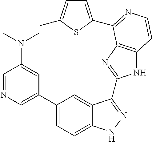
C1(C2=CN=CC(N(C)C)=C2)=CC=C2C(=C1)C(C1=NC3=C(N1)C=CN=C3C1=CC=C(C)S1)=NN2
